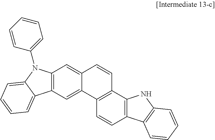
C12=C(C3=C(C=C1)C1=CC4=C(C=C1C=C3)N(C1=CC=CC=C1)C1=CC=CC=C41)NC1=C2C=CC=C1
